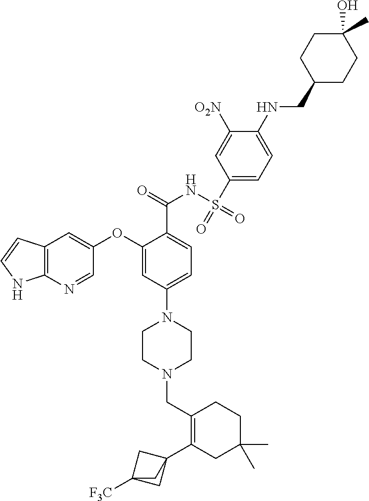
C12=C(N=CC(OC3=CC(N4CCN(CC5=C(C67CC([F3C])(C6)C7)CC(C)(C)CC5)CC4)=CC=C3C(NS(C3=CC=C(NCC4CCC(O)(C)CC4)C([O2N])=C3)(=O)=O)=O)=C1)NC=C2
